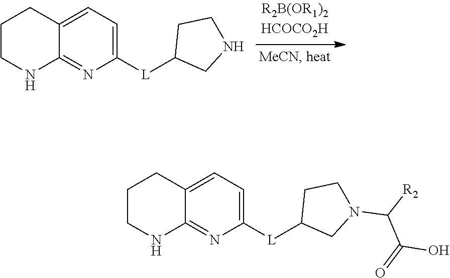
N1=C2C(=CC=C1[L]C1CNCC1)CCCN2.N1=C2C(=CC=C1[L]C1CN(C([R2])C(=O)O)CC1)CCCN2
